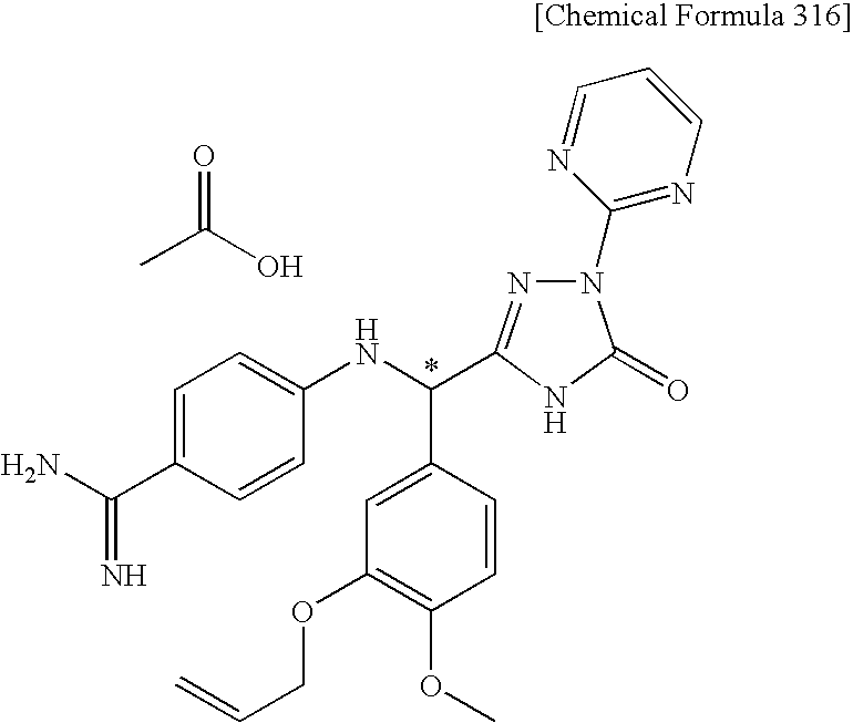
C1=C(C(N)=N)C=CC(NC(C2=CC(OCC=C)=C(OC)C=C2)C2=NN(C3=NC=CC=N3)C(=O)N2)=C1.CC(=O)O
